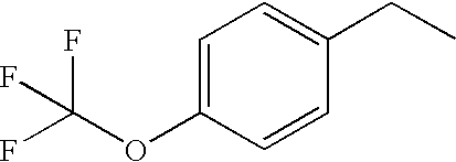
C1=C(OC(F)(F)F)C=CC(CC)=C1
